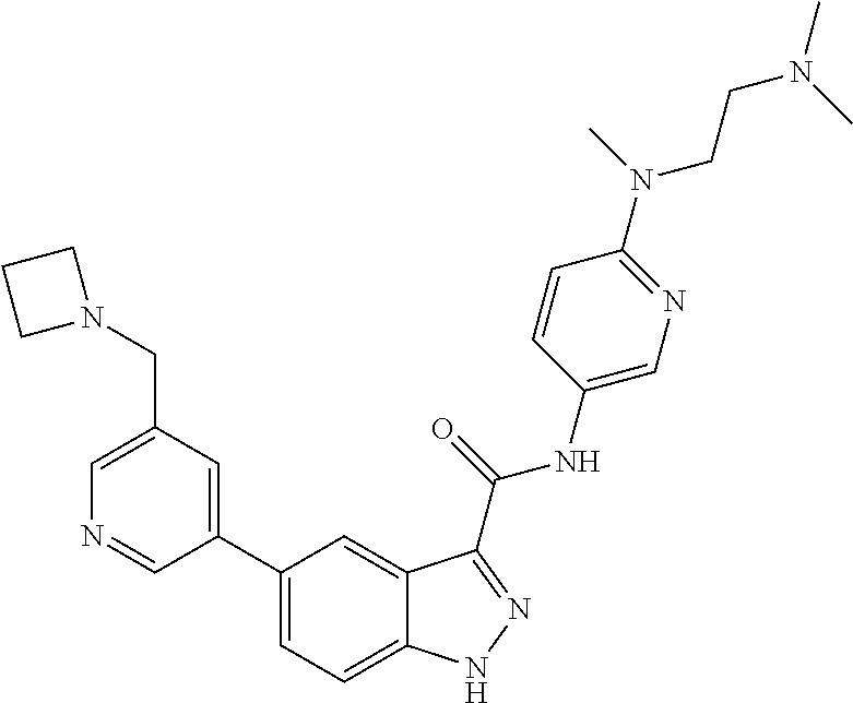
C1(CN2CCC2)=CN=CC(C2=CC=C3C(=C2)C(C(NC2=CN=C(N(CCN(C)C)C)C=C2)=O)=NN3)=C1
